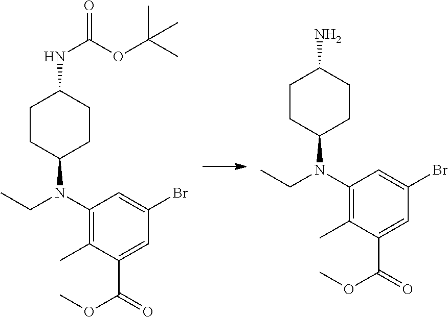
C1(N(C2CCC(NC(OC(C)(C)C)=O)CC2)CC)=C(C)C(C(=O)OC)=CC(Br)=C1.C1(N(C2CCC(N)CC2)CC)=C(C)C(C(=O)OC)=CC(Br)=C1
